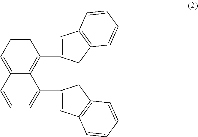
C12=CC=CC(C3=CC4=C(C3)C=CC=C4)=C1C(C1=CC3=C(C1)C=CC=C3)=CC=C2
